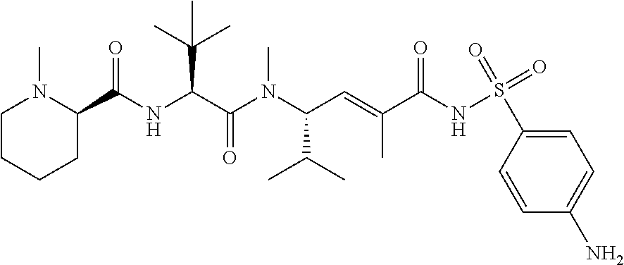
C1CCCC(C(NC(C(=O)N(C(C(C)C)C=C(C)C(NS(=O)(=O)C2=CC=C(N)C=C2)=O)C)C(C)(C)C)=O)N1C
